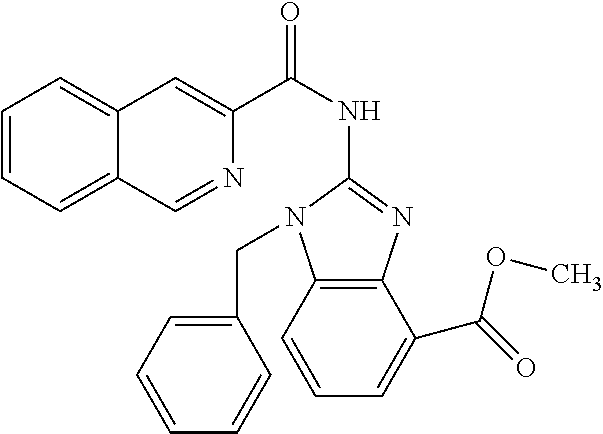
C1=CC=C2C(=C1)C=C(C(NC1=NC3=C(N1CC1=CC=CC=C1)C=CC=C3C(OC)=O)=O)N=C2
